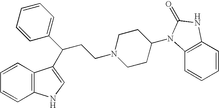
C1=CC2=C(C=C1)NC=C2C(C1=CC=CC=C1)CCN1CCC(N2C3=C(C=CC=C3)NC2=O)CC1
